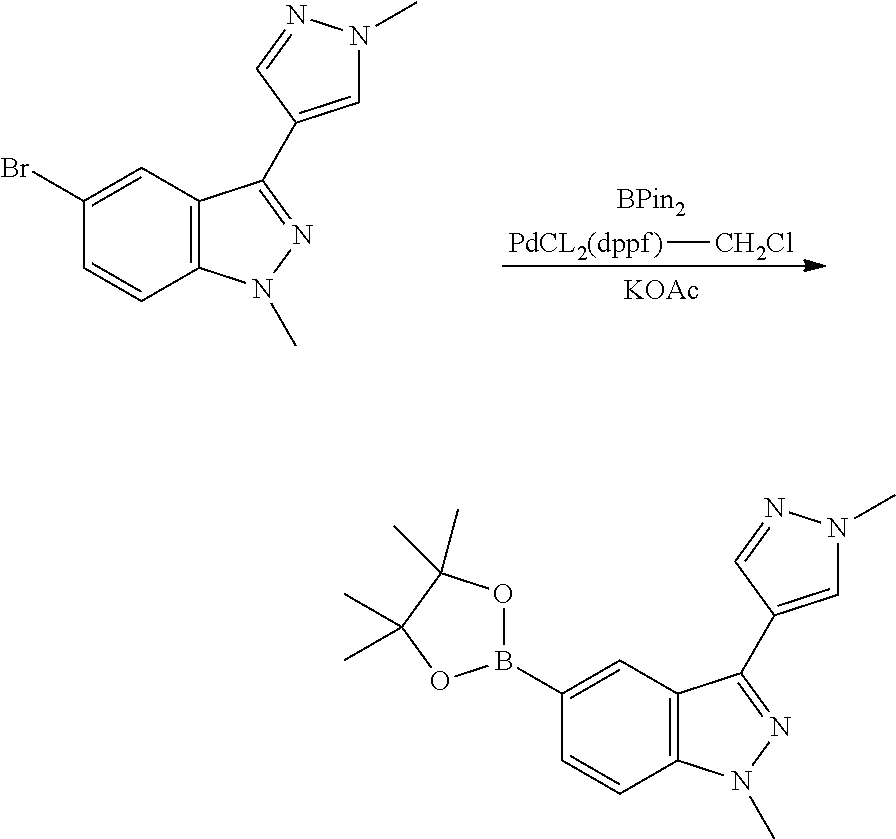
C12=C(C=C(Br)C=C1)C(C1=CN(C)N=C1)=NN2C.[KOAc].[PdCL2(dppf)][CH2Cl].C12=C(C=C(B3OC(C)(C)C(C)(C)O3)C=C1)C(C1=CN(C)N=C1)=NN2C
